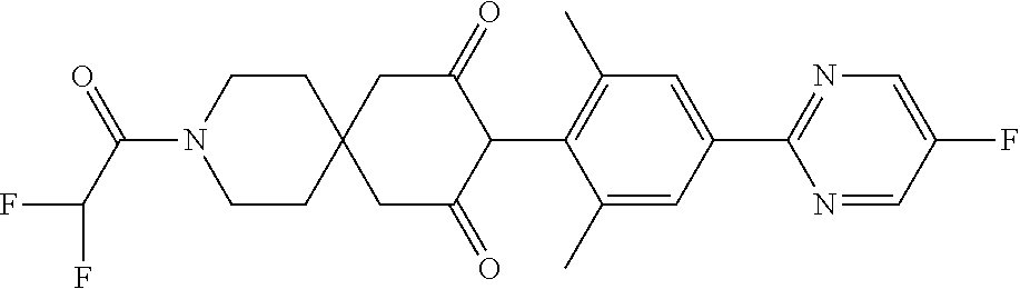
C1(C)=CC(C2=NC=C(F)C=N2)=CC(C)=C1C1C(=O)CC2(CC1=O)CCN(C(C(F)F)=O)CC2
